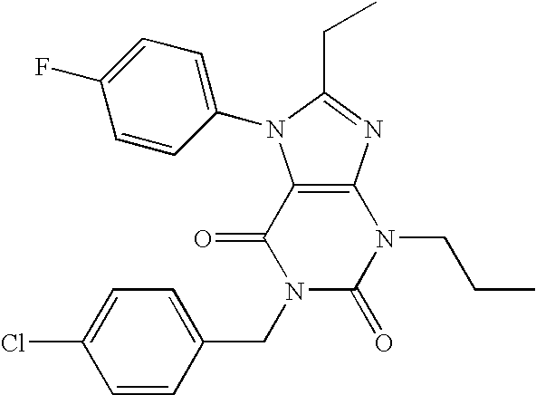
C12=C(N=C(CC)N1C1=CC=C(F)C=C1)N(CCC)C(=O)N(CC1=CC=C(Cl)C=C1)C2=O
